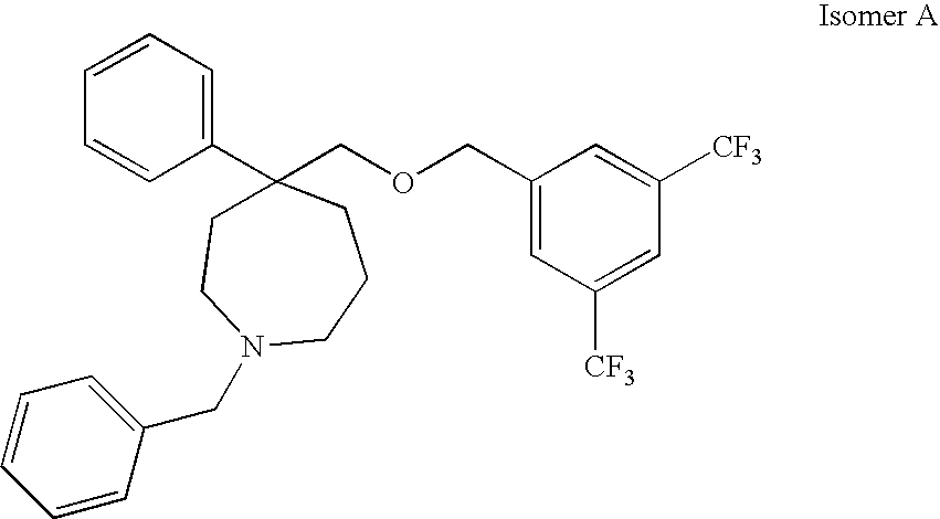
C1=CC=CC=C1C1(COCC2=CC([CF3])=CC([CF3])=C2)CCN(CC2=CC=CC=C2)CCC1
